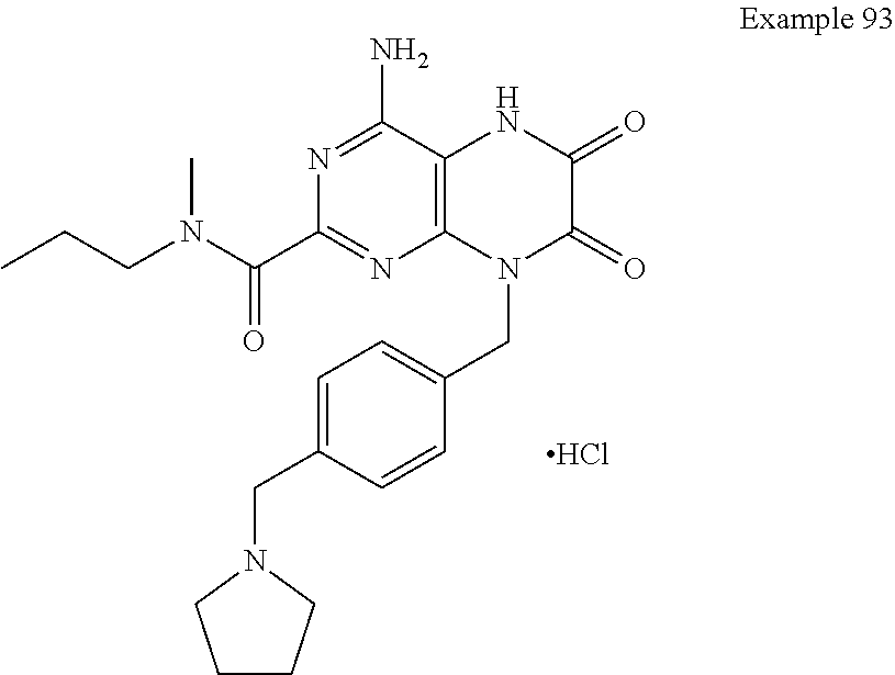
Cl.N1=C(N)C2=C(N=C1C(N(CCC)C)=O)N(CC1=CC=C(CN3CCCC3)C=C1)C(=O)C(=O)N2
